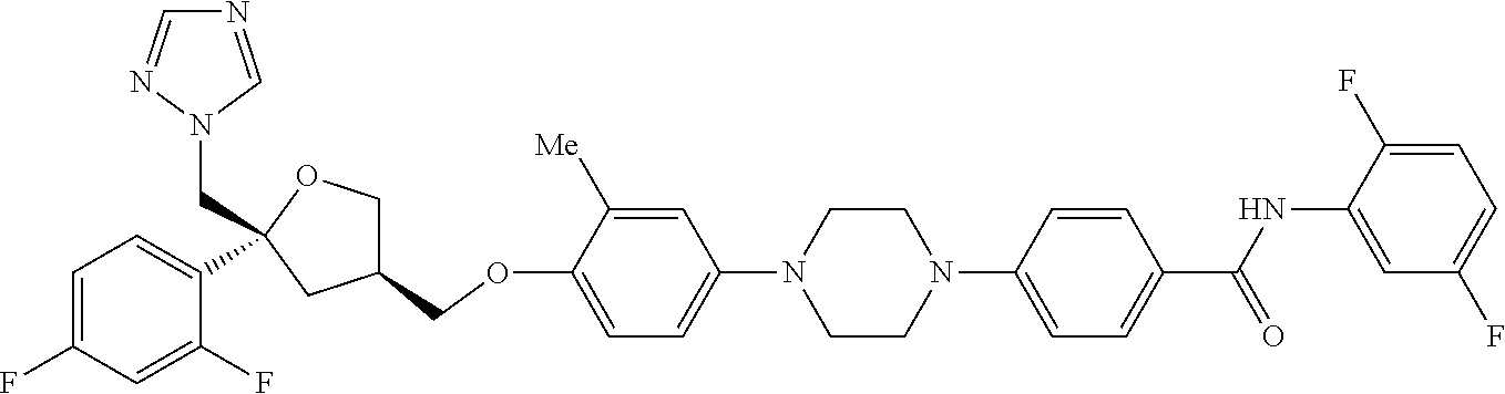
C1=C([Me])C(OCC2COC(CN3C=NC=N3)(C3=CC=C(F)C=C3F)C2)=CC=C1N1CCN(C2=CC=C(C(NC3=CC(F)=CC=C3F)=O)C=C2)CC1
